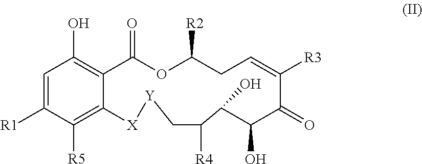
C12=C([R5])C([R1])=CC(O)=C1C(=O)OC([R2])CC=C([R3])C(=O)C(O)C(O)C([R4])C[Y][X]2
